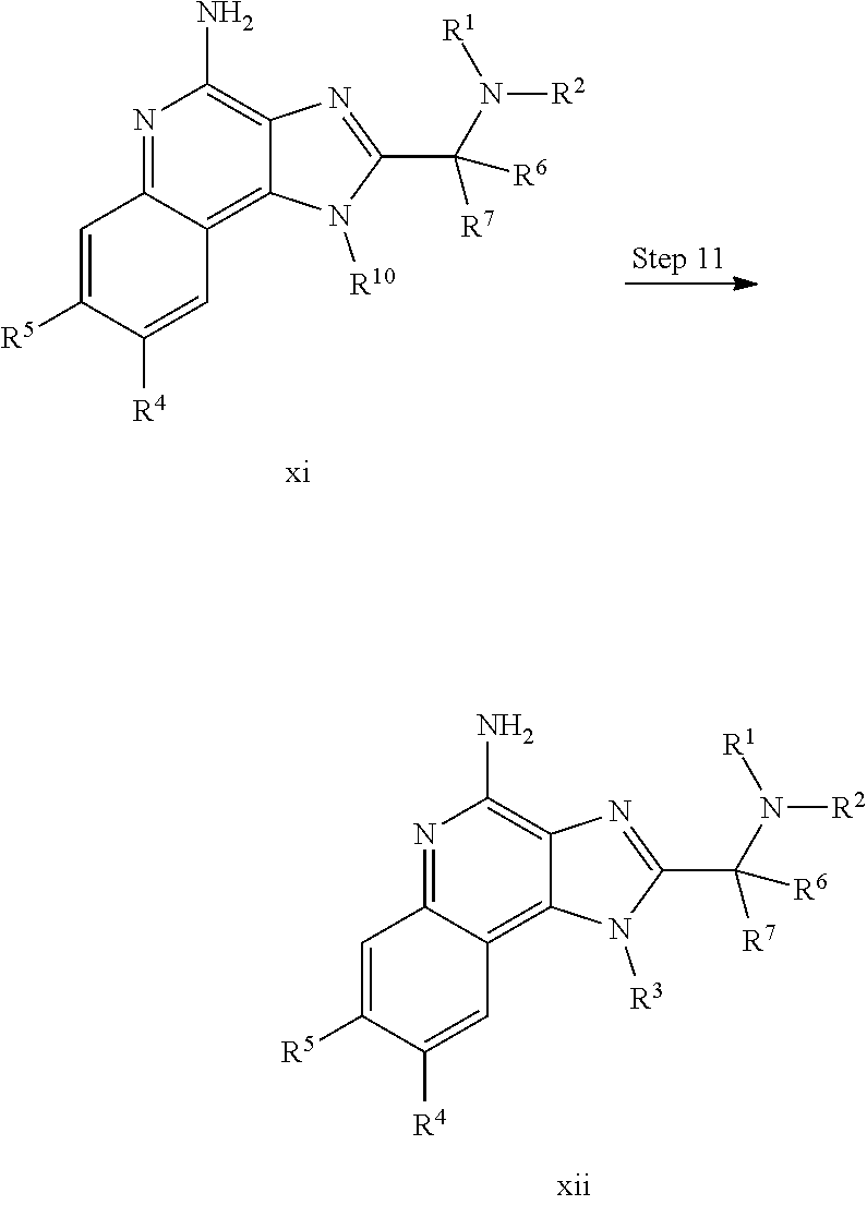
N1=C2C(=C3C(=C1N)N=C(C([R6])([R7])N([R2])[R1])N3[R3])C=C([R4])C([R5])=C2.N1=C2C(=C3C(=C1N)N=C(C([R6])([R7])N([R2])[R1])N3[R10])C=C([R4])C([R5])=C2
